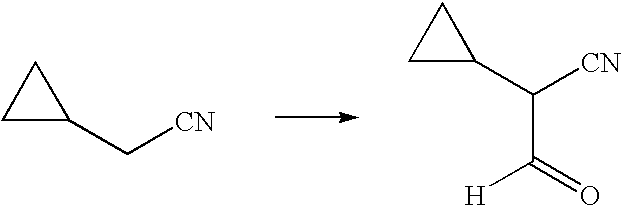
C1(C[CN])CC1.C1(C([CN])C([H])=O)CC1
